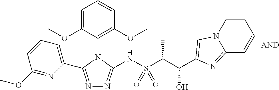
N1=C(C2=CC=CC(OC)=N2)N(C2=C(OC)C=CC=C2OC)C(NS(C(C(O)C2=CN3C=CC=CC3=N2)C)(=O)=O)=N1
